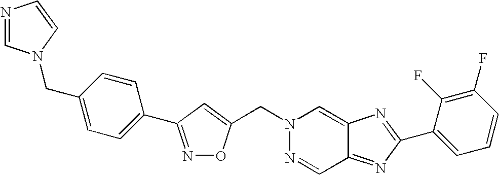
N1=C(C2=CC=C(CN3C=NC=C3)C=C2)C=C(CN2N=CC3=NC(C4=CC=CC(F)=C4F)=NC3=C2)O1
